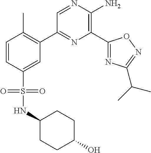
C1(C2=C(C)C=CC(S(=O)(=O)NC3CCC(O)CC3)=C2)=NC(C2=NC(C(C)C)=NO2)=C(N)N=C1
